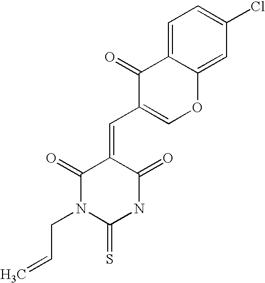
C1(C=C2C(=O)N(CC=C)C(=S)NC2=O)=COC2=CC(Cl)=CC=C2C1=O
